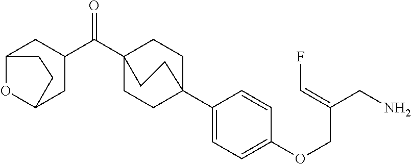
C1(C(C23CCC(C4=CC=C(OCC(CN)=CF)C=C4)(CC2)CC3)=O)CC2OC(C1)CC2
